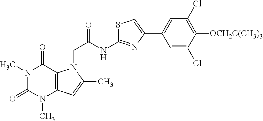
N1(C)C(=O)N(C)C2=C(C1=O)N(CC(=O)NC1=NC(C3=CC(Cl)=C([OCH2C(CH3)3])C(Cl)=C3)=CS1)C(C)=C2
